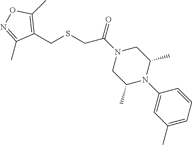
C1(N2C(C)CN(C(CSCC3=C(C)ON=C3C)=O)CC2C)=CC(C)=CC=C1
